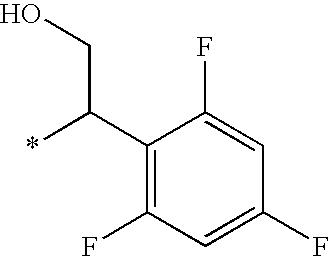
C1(C(*)CO)=C(F)C=C(F)C=C1F
